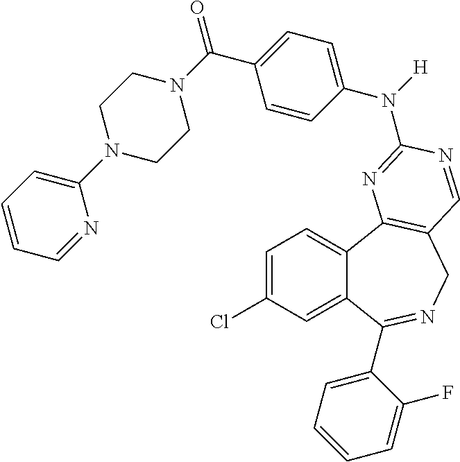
C1=C(Cl)C=C2C(=C1)C1=C(CN=C2C2=CC=CC=C2F)C=NC(N(C2=CC=C(C(N3CCN(C4=CC=CC=N4)CC3)=O)C=C2)[H])=N1
